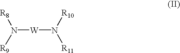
N([W]N([R11])[R10])([R8])[R9]
